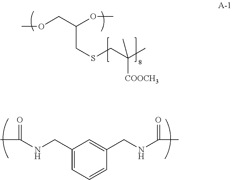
COCC(OC)CSCC(C)([COOCH3])C.C1(CNC(C)=O)=CC=CC(CNC(C)=O)=C1
